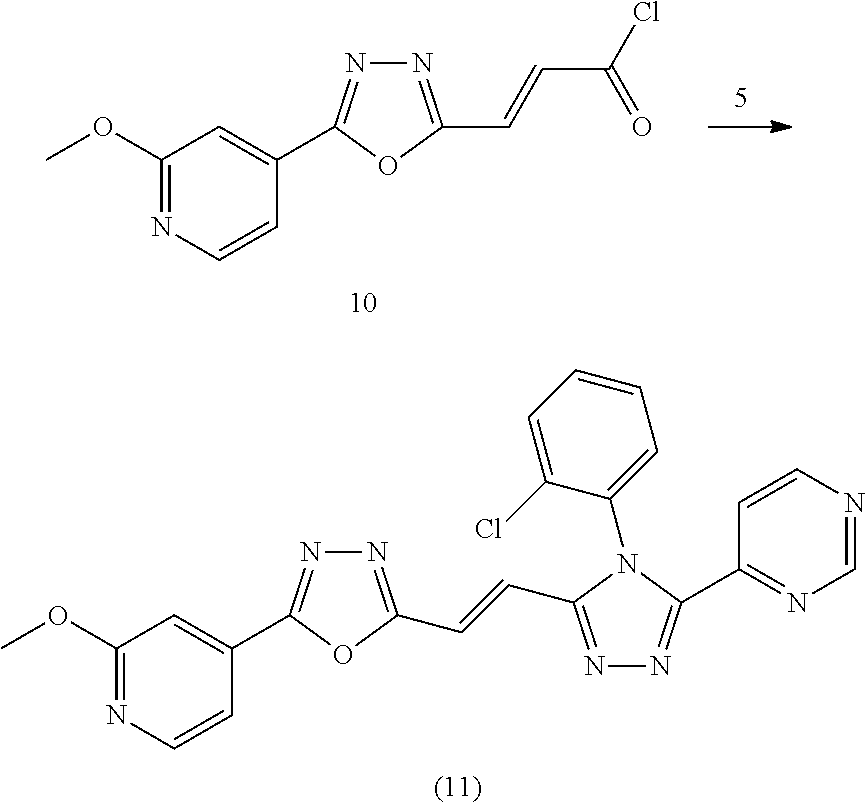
C1(OC)=NC=CC(C2=NN=C(C=CC(Cl)=O)O2)=C1.C1(OC)=NC=CC(C2=NN=C(C=CC3=NN=C(C4=NC=NC=C4)N3C3=CC=CC=C3Cl)O2)=C1
